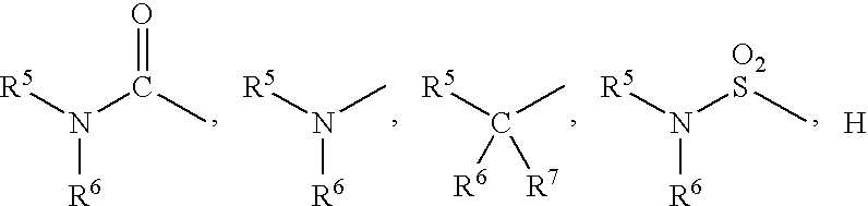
[R5]N(C(C)=O)[R6].[R5]N(C)[R6].[R5]C(C)([R6])[R7].[R5]N([O2S]C)[R6].[H]
